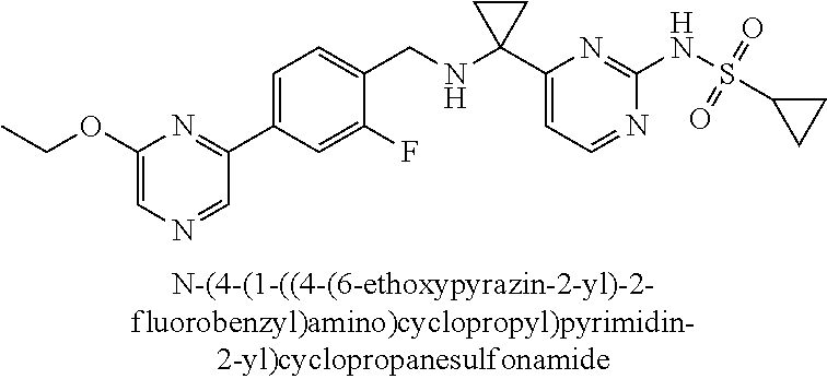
C1(CNC2(C3=CC=NC(NS(=O)(=O)C4CC4)=N3)CC2)=CC=C(C2=NC(OCC)=CN=C2)C=C1F
